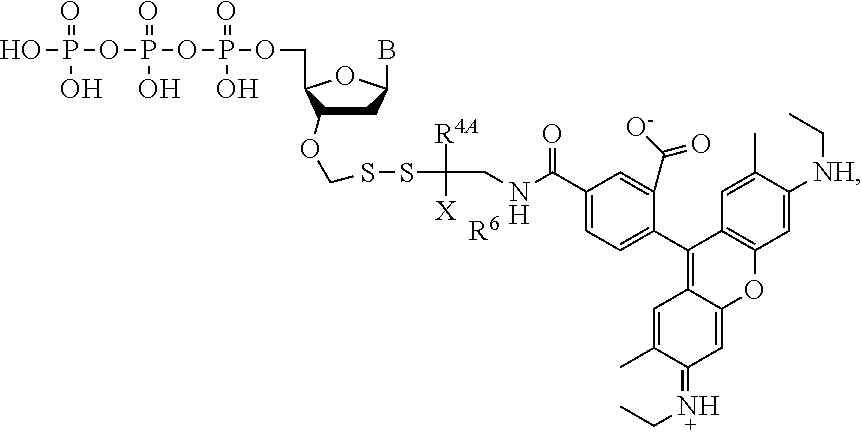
C1C(OCSSC(CNC(C2=CC=C(C3=C4C(=CC(=NCC)C(C)=C4)OC4=C3C=C(C)C([NH]CC)=C4)C(C([O-])=O)=C2)=O)([R4A])[X][R6])C(COP(OP(OP(O)(=O)O)(=O)O)(=O)O)OC1B
